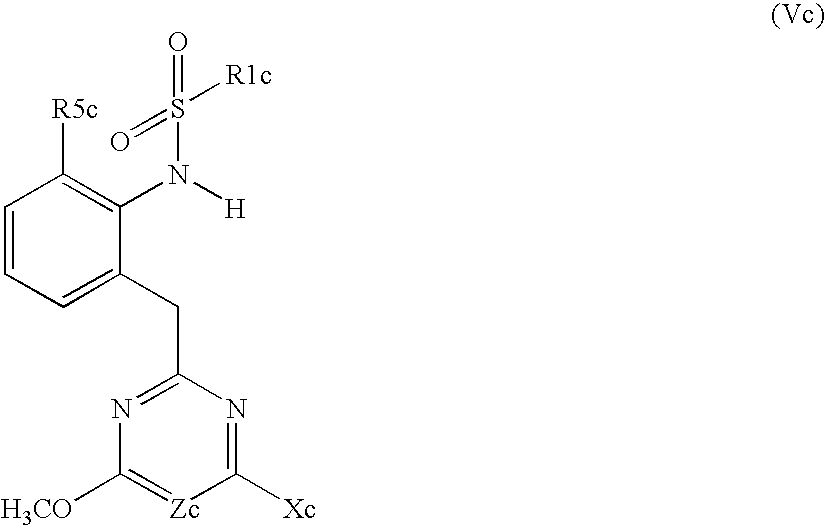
C1=CC=C(CC2=NC([H3CO])=[Zc]C([Xc])=N2)C(N([H])S(=O)(=O)[R1c])=C1[R5c]
